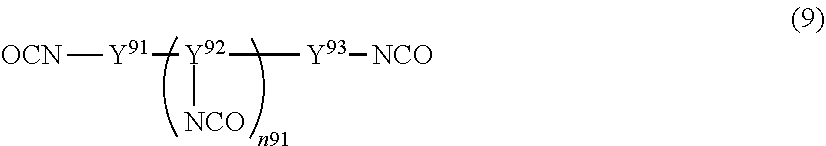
[Y92]([Y91][OCN])([Y93][NCO])[NCO]
